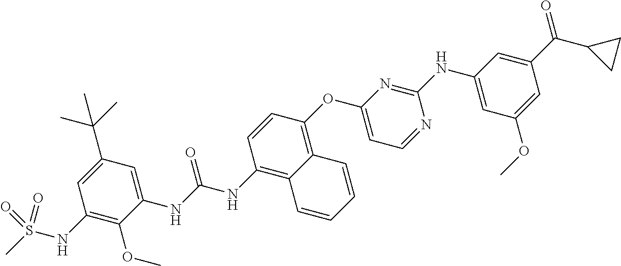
C1(C(C)(C)C)=CC(NS(C)(=O)=O)=C(OC)C(NC(NC2=C3C(=C(OC4=CC=NC(NC5=CC(OC)=CC(C(C6CC6)=O)=C5)=N4)C=C2)C=CC=C3)=O)=C1
